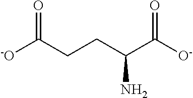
[-O]C(CCC(C([O-])=O)N)=O
